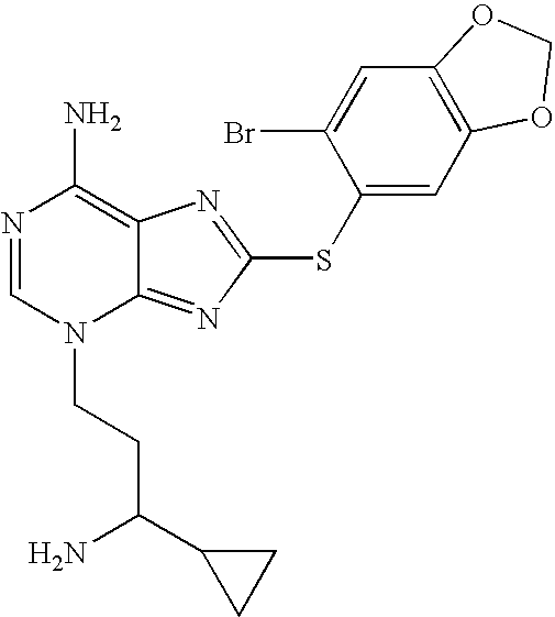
N1=CN(CCC(N)C2CC2)C2=NC(SC3=CC4=C(C=C3Br)OCO4)=NC2=C1N
